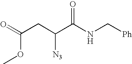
C(C(C(NC[Ph])=O)[N3])C(OC)=O
